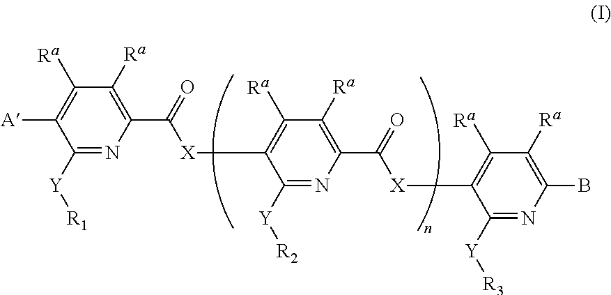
C1([Y][R1])=NC(C(=O)[X]C2=C([Ra])C([Ra])=C(C(=O)[X]C3=C([Ra])C([Ra])=C(B)N=C3[Y][R3])N=C2[Y][R2])=C([Ra])C([Ra])=C1[A]
